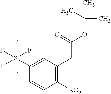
CC(OC(=O)CC1=C([NO2])C=CC(S(F)(F)(F)(F)F)=C1)(C)C
